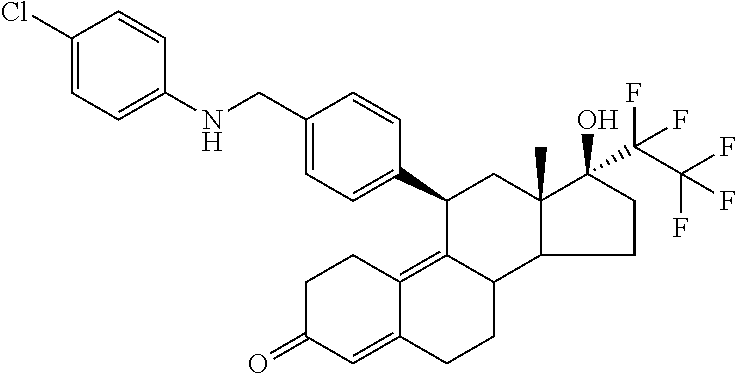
C1C(=O)C=C2C(=C3C(CC2)C2C(C)(CC3C3=CC=C(CNC4=CC=C(Cl)C=C4)C=C3)C(O)(C(C(F)(F)F)(F)F)CC2)C1
